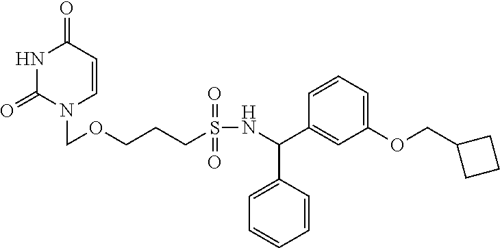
N1C(=O)N(COCCCS(NC(C2=CC(OCC3CCC3)=CC=C2)C2=CC=CC=C2)(=O)=O)C=CC1=O
